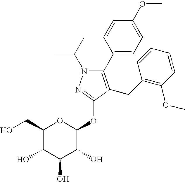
C1(C2=CC=C(OC)C=C2)=C(CC2=C(OC)C=CC=C2)C(OC2OC(CO)C(O)C(O)C2O)=NN1C(C)C
